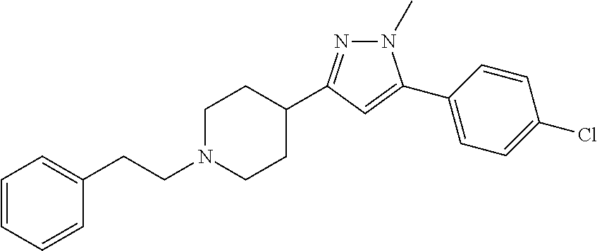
C1=CC=CC(CCN2CCC(C3=NN(C)C(C4=CC=C(Cl)C=C4)=C3)CC2)=C1
